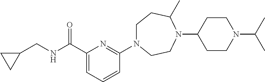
C(C1=CC=CC(N2CCC(C)N(C3CCN(C(C)C)CC3)CC2)=N1)(NCC1CC1)=O
